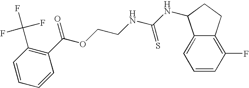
C1(C(F)(F)F)=C(C(OCCNC(NC2C3=CC=CC(F)=C3CC2)=S)=O)C=CC=C1
